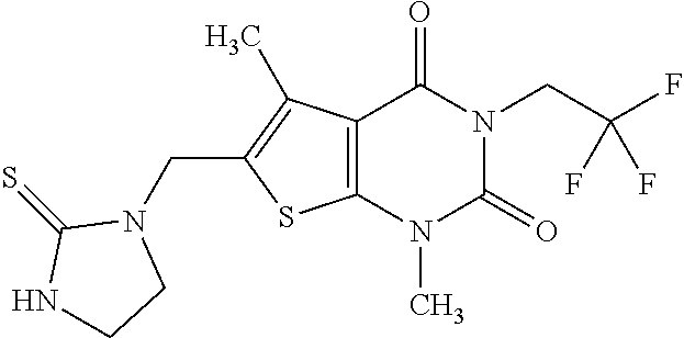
C12=C(N(C)C(=O)N(CC(F)(F)F)C1=O)SC(CN1C(=S)NCC1)=C2C
